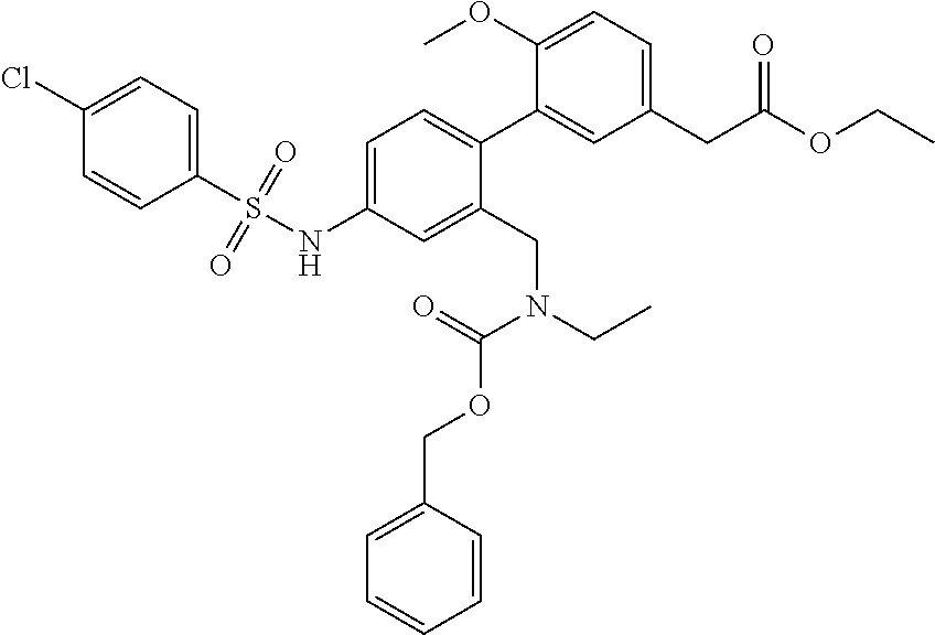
C1(CC(=O)OCC)=CC=C(OC)C(C2=CC=C(NS(C3=CC=C(Cl)C=C3)(=O)=O)C=C2CN(CC)C(=O)OCC2=CC=CC=C2)=C1
